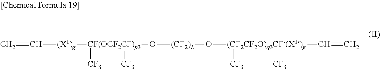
C=C[(X1)g][CF(OCF2CF)p3]([CF3])([CF3])O[(CF2)L]O[(CF2CF2O)q3CF-(X1)g]([CF3])([CF3])C=C
